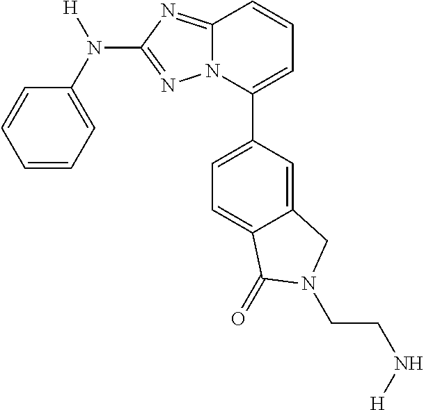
C1=CC=C(N([H])C2=NN3C(=N2)C=CC=C3C2=CC=C3C(=C2)CN(CCN[H])C3=O)C=C1
